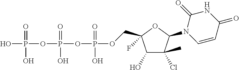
C1(O)C(C)(Cl)C(N2C=CC(=O)NC2=O)OC1(F)COP(OP(OP(O)(O)=O)(O)=O)(O)=O
